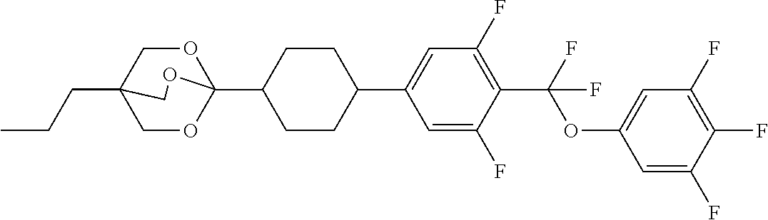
CCCC12COC(C3CCC(C4=CC(F)=C(C(OC5=CC(F)=C(F)C(F)=C5)(F)F)C(F)=C4)CC3)(OC1)OC2
